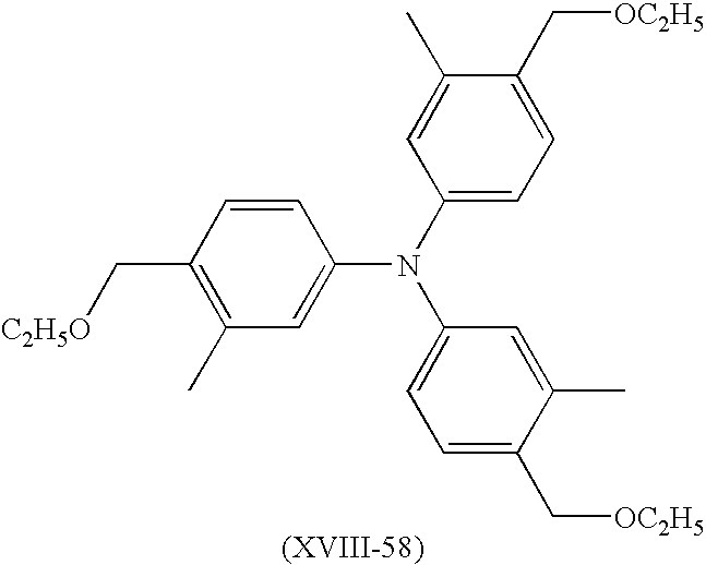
[C2H5O]CC1=C(C)C=C(N(C2=CC=C(C[OC2H5])C(C)=C2)C2=CC=C(C[OC2H5])C(C)=C2)C=C1
